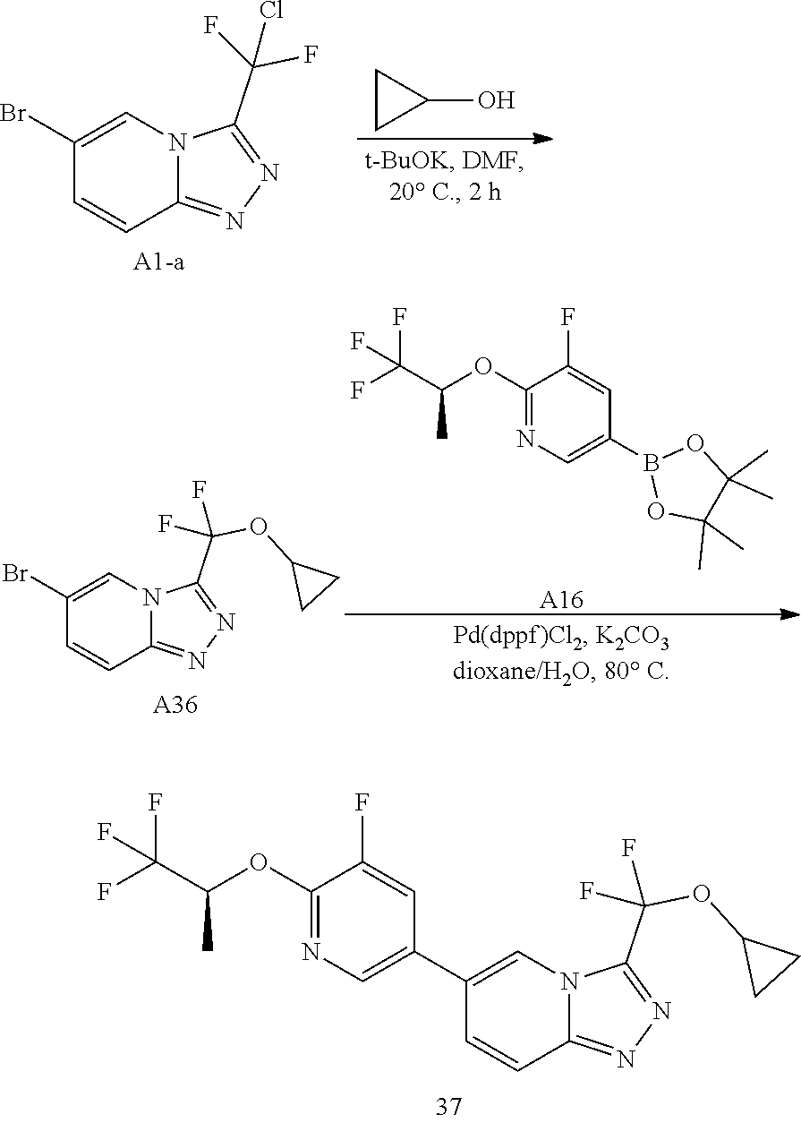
C12=NN=C(C(OC3CC3)(F)F)N1C=C(C1=CN=C(OC(C(F)(F)F)C)C(F)=C1)C=C2.C12=NN=C(C(F)(F)Cl)N1C=C(Br)C=C2.[A1-a].C1CC1O.C12=NN=C(C(OC3CC3)(F)F)N1C=C(Br)C=C2.[A36].[A16].O1B(C2=CN=C(OC(C(F)(F)F)C)C(F)=C2)OC(C)(C)C1(C)C
